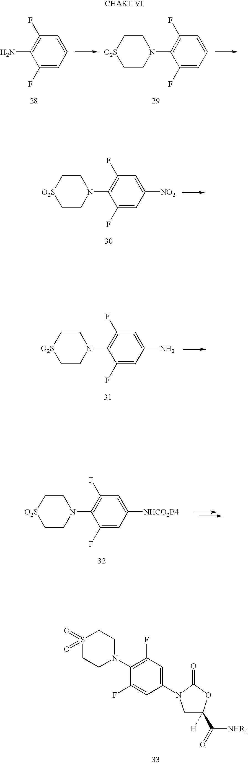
S1(=O)(=O)CCN(C2=C(F)C=C(N3CC([H])(C([NHR1])=O)OC3=O)C=C2F)CC1.C1(F)=CC=CC(F)=C1N1CC[O2S]CC1.C1(F)=CC=CC(F)=C1N.C1(F)=CC([NO2])=CC(F)=C1N1CC[O2S]CC1.C1(F)=CC(N)=CC(F)=C1N1CC[O2S]CC1.C1(F)=CC([NHCO2B4])=CC(F)=C1N1CC[O2S]CC1
